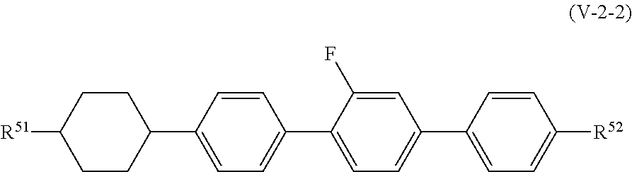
C1=CC(C2CCC([R51])CC2)=CC=C1C1=CC=C(C2=CC=C([R52])C=C2)C=C1F
